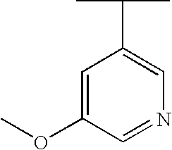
C1=C(OC)C=NC=C1C(C)C
